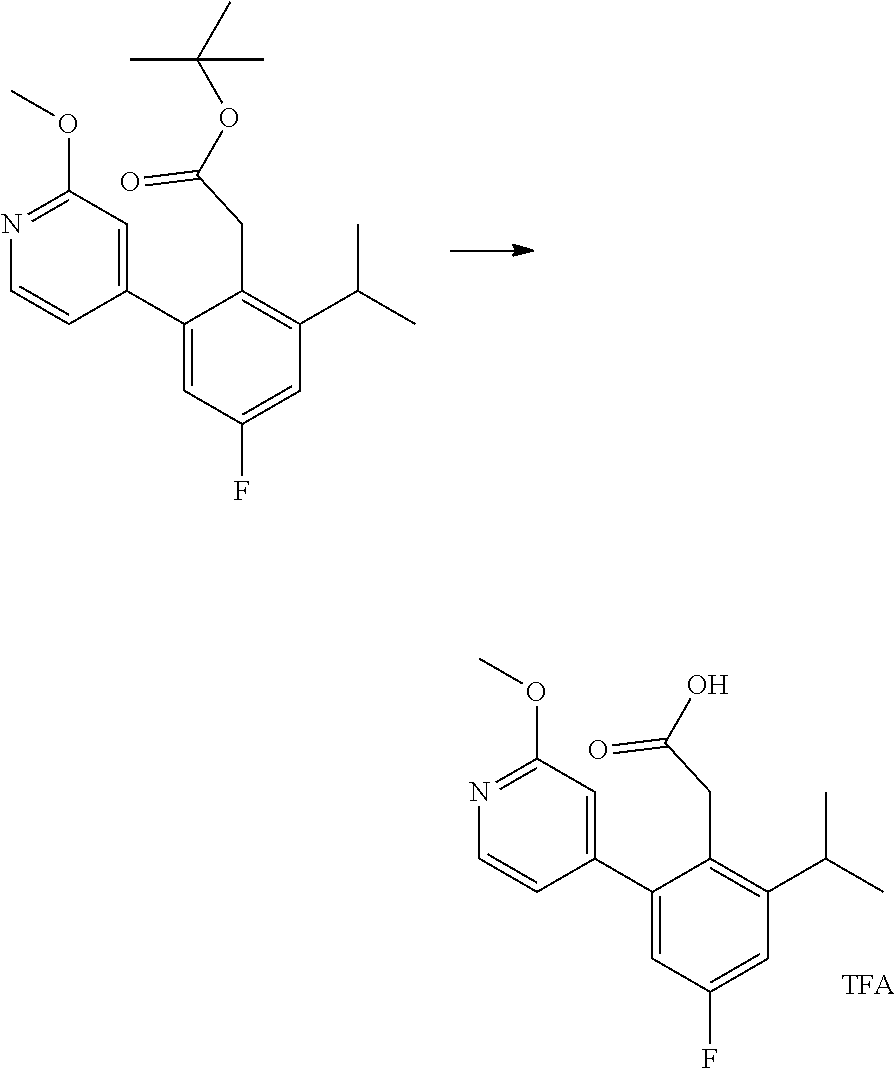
C1(C2=CC(F)=CC(C(C)C)=C2CC(=O)O)=CC(OC)=NC=C1.C1(C2=CC(F)=CC(C(C)C)=C2CC(=O)OC(C)(C)C)=CC(OC)=NC=C1
